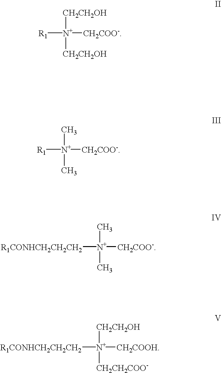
[R1][N+]([CH2CH2OH])([CH2CH2OH])[CH2COO-].[R1][N+](C)(C)[CH2COO-].[R1CONHCH2CH2CH2][N+](C)(C)[CH2COO-].[R1CONHCH2CH2CH2][N+]([CH2CH2OH])([CH2CH2COO-])[CH2COOH]
